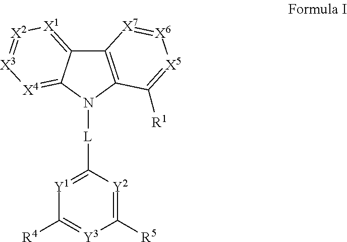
C1([R4])=[Y3]C([R5])=[Y2]C([L]N2C3=C(C4=[X1][X2]=[X3][X4]=C24)[X7]=[X6][X5]=C3[R1])=[Y1]1
